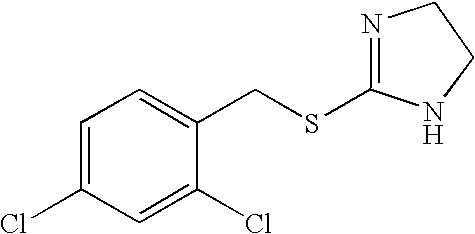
C1=C(Cl)C=C(Cl)C(CSC2=NCCN2)=C1
